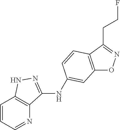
C12=C(C(CCF)=NO1)C=CC(NC1=NNC3=C1N=CC=C3)=C2
